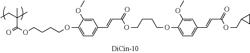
C(C(OCCCCOC1=CC=C(C=CC(OCCCCOC2=CC=C(C=CC(=O)OCC3CC3)C=C2OC)=O)C=C1OC)=O)(CC)(C)C
